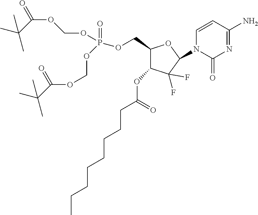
N1=C(N)C=CN(C2C(F)(F)C(OC(CCCCCCCC)=O)C(COP(=O)(OCOC(=O)C(C)(C)C)OCOC(C(C)(C)C)=O)O2)C1=O
